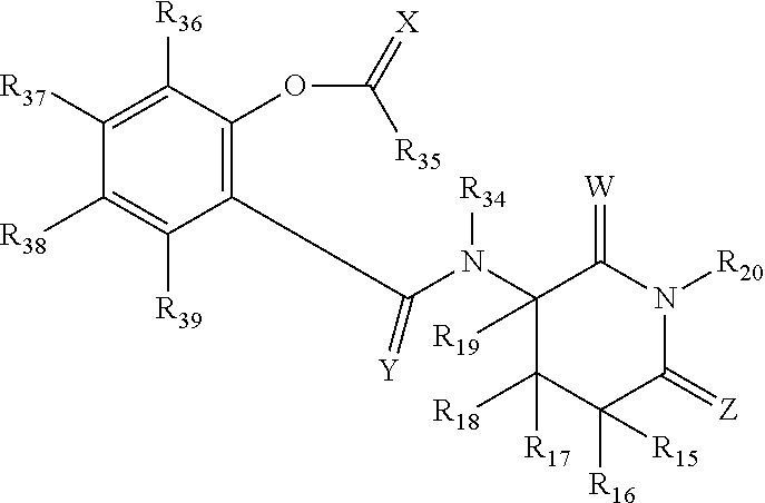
C1([R37])=C([R36])C(OC([R35])=[X])=C(C(N([R34])C2([R19])C([R17])([R18])C([R15])([R16])C(=[Z])N([R20])C2=[W])=[Y])C([R39])=C1[R38]
